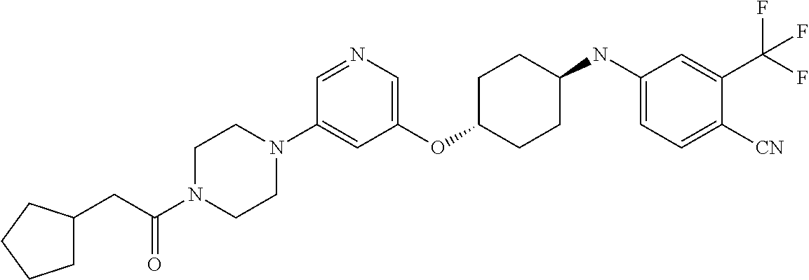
C1(OC2CCC(NC3=CC=C([CN])C(C(F)(F)F)=C3)CC2)=CN=CC(N2CCN(C(CC3CCCC3)=O)CC2)=C1
